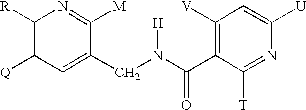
[R]C1=C([Q])C=C(CN([H])C(C2=C([V])C=C([U])N=C2[T])=O)C([M])=N1
